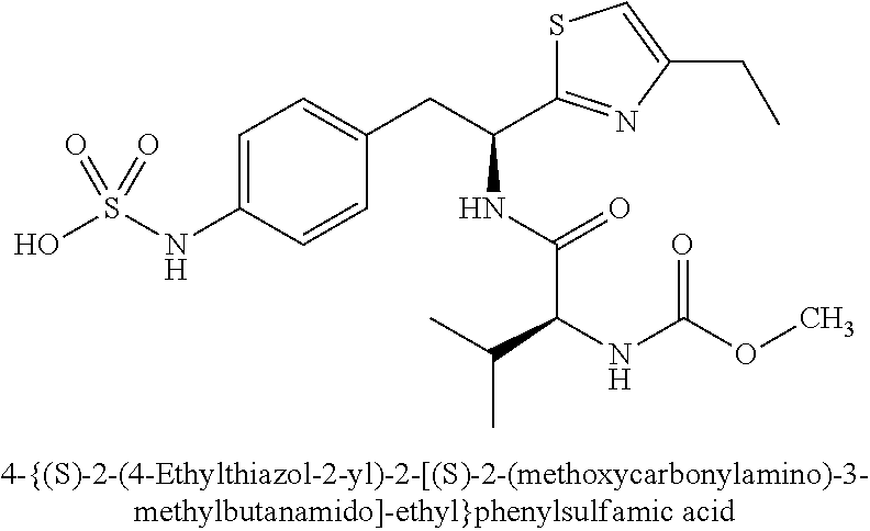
OS(NC1=CC=C(CC(C2=NC(CC)=CS2)NC(C(NC(OC)=O)C(C)C)=O)C=C1)(=O)=O
